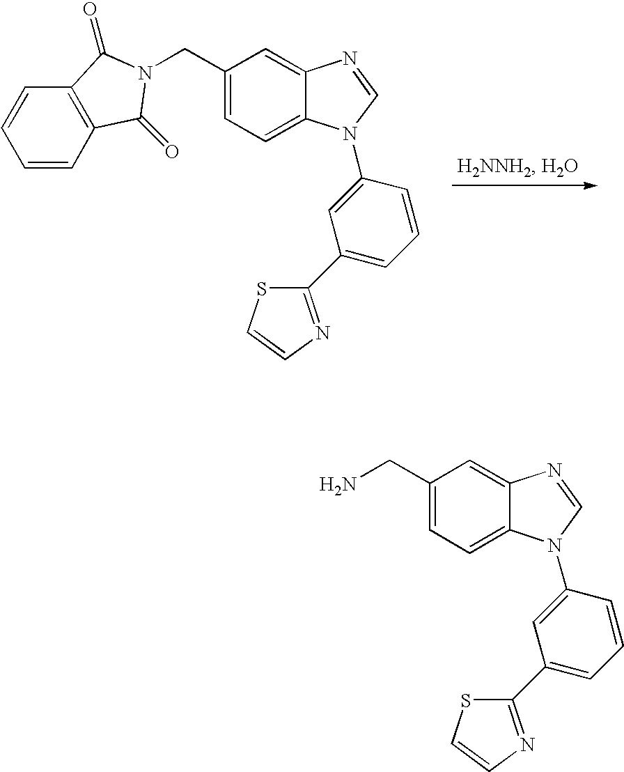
C1(CN2C(=O)C3=C(C=CC=C3)C2=O)=CC=C2C(=C1)N=CN2C1=CC(C2=NC=CS2)=CC=C1.C1(CN)=CC=C2C(=C1)N=CN2C1=CC(C2=NC=CS2)=CC=C1
